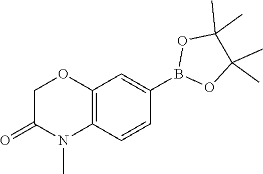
C12=C(C=CC(B3OC(C)(C)C(C)(C)O3)=C1)N(C)C(=O)CO2
